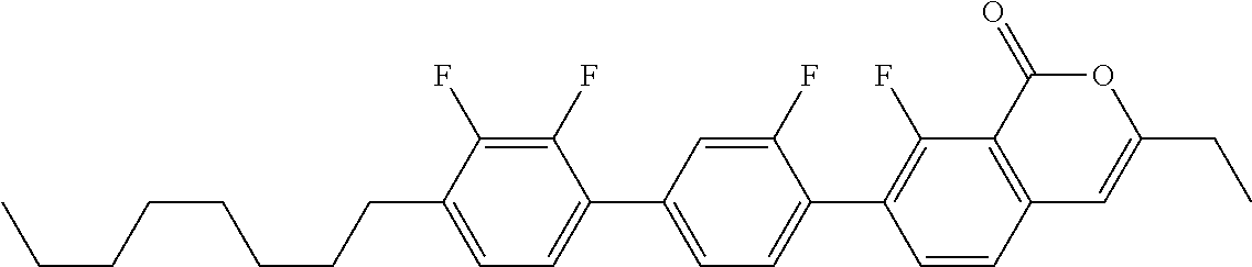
C12=C(C(=O)OC(CC)=C1)C(F)=C(C1=CC=C(C3=CC=C(CCCCCCCC)C(F)=C3F)C=C1F)C=C2
